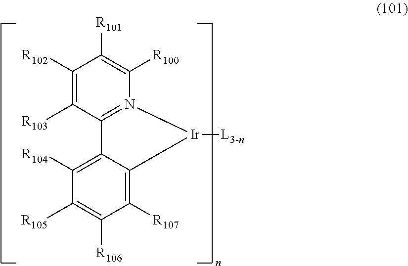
C1([R102])=C([R103])C2=N(C([R100])=C1[R101])[Ir]([L3-n])C1=C([R107])C([R106])=C([R105])C([R104])=C12
